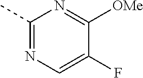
C1(C)=NC=C(F)C([OMe])=N1
